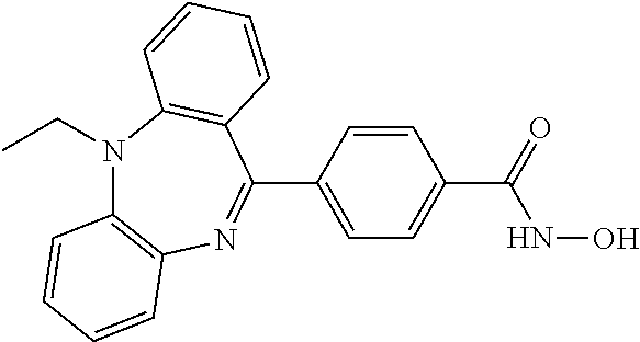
N1(CC)C2=C(N=C(C3=CC=C(C(=O)NO)C=C3)C3=C1C=CC=C3)C=CC=C2
